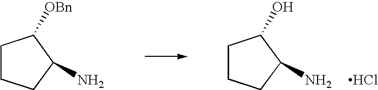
C1CCC(N)C1O.Cl.C1CCC(N)C1[OBn]
